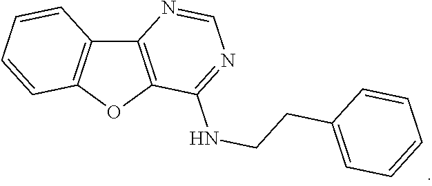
C12=C(OC3=C1C=CC=C3)C(NCCC1=CC=CC=C1)=NC=N2
